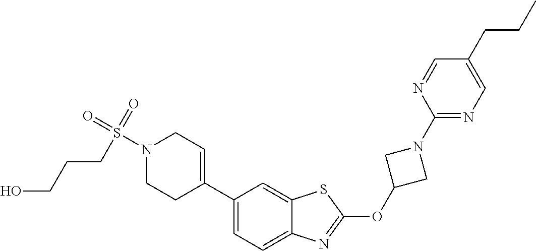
C1(C2=CCN(S(=O)(=O)CCCO)CC2)=CC=C2C(=C1)SC(OC1CN(C3=NC=C(CCC)C=N3)C1)=N2
